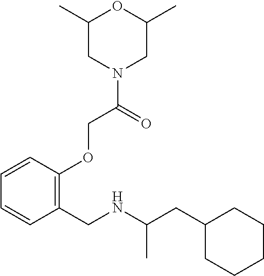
C1(CC(NCC2=C(OCC(N3CC(C)OC(C)C3)=O)C=CC=C2)C)CCCCC1
